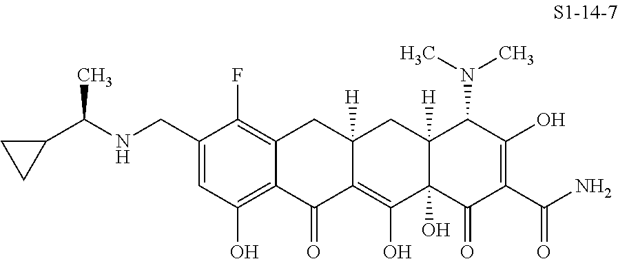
C1=C(CNC(C)C2CC2)C(F)=C2C(=C1O)C(=O)C1=C(O)C3(O)C([H])(CC1([H])C2)C(N(C)C)C(O)=C(C(N)=O)C3=O
